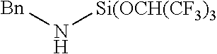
[Bn]N[Si(OCH(CF3)3]
